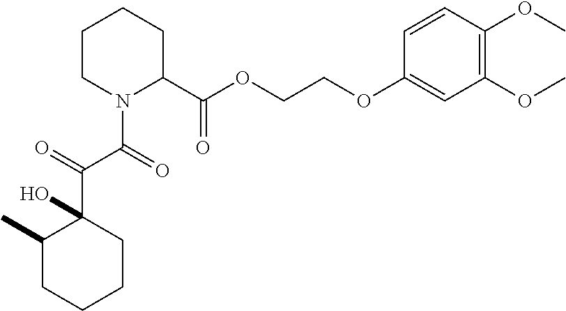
C1CN(C(C(C2(O)C(C)CCCC2)=O)=O)C(C(OCCOC2=CC(OC)=C(OC)C=C2)=O)CC1
